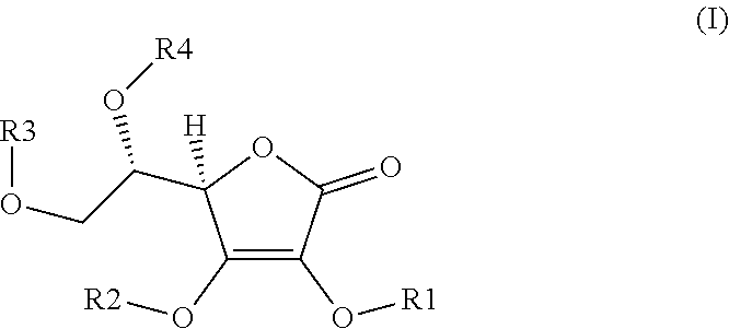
C1(O[R2])=C(O[R1])C(=O)OC1(C(CO[R3])O[R4])[H]
